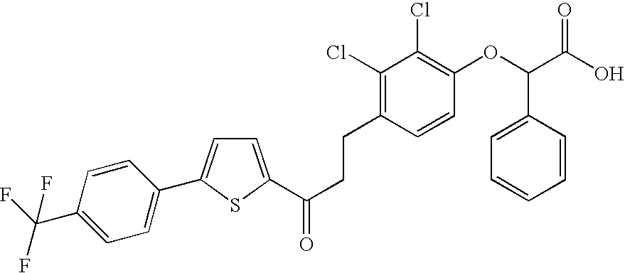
C(CCC1=C(Cl)C(Cl)=C(OC(C(=O)O)C2=CC=CC=C2)C=C1)(=O)C1=CC=C(C2=CC=C(C(F)(F)F)C=C2)S1
